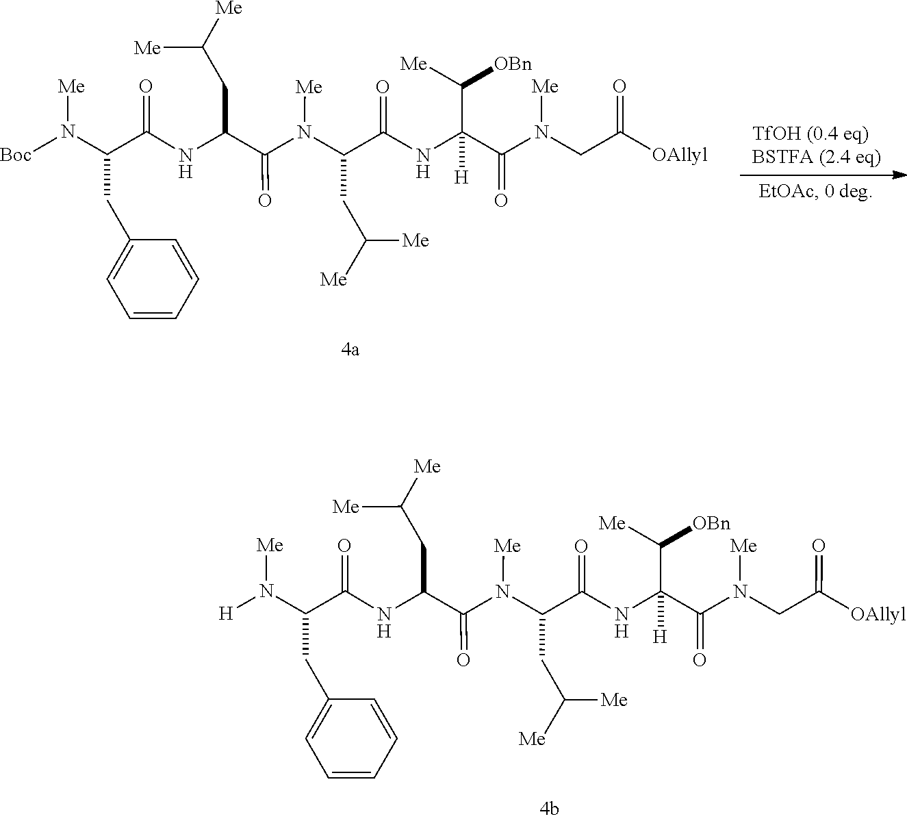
N(C(C(NC(C(N(C(C(NC(C(N([Me])[H])CC1=CC=CC=C1)=O)CC([Me])[Me])=O)[Me])CC([Me])[Me])=O)(C([Me])[OBn])[H])=O)(CC(=O)[OAllyl])[Me].N(C(C(NC(C(N(C(C(NC(C(N([Me])[Boc])CC1=CC=CC=C1)=O)CC([Me])[Me])=O)[Me])CC([Me])[Me])=O)(C([Me])[OBn])[H])=O)(CC(=O)[OAllyl])[Me]
